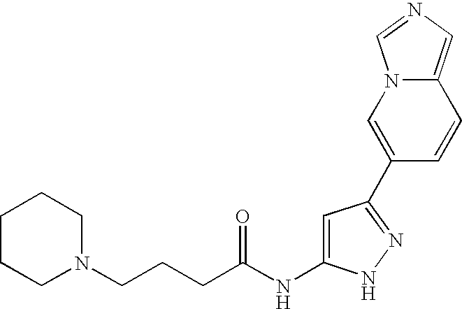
C1CCN(CCCC(NC2=CC(C3=CN4C(=CN=C4)C=C3)=NN2)=O)CC1
